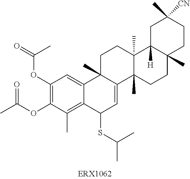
C1(OC(=O)C)=C(OC(C)=O)C(C)=C2C(=C1)C1(C)C(=CC2SC(C)C)C2(C)C(C)(CC1)C1([H])C(C)(CC2)CCC(C)([CN])C1
